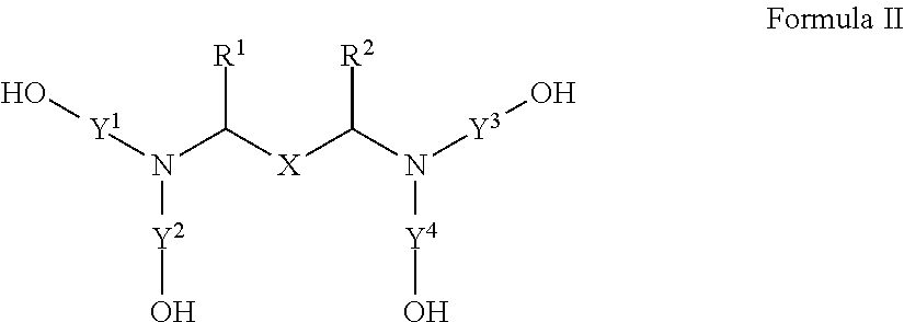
N(C([X]C(N([Y3]O)[Y4]O)[R2])[R1])([Y1]O)[Y2]O
